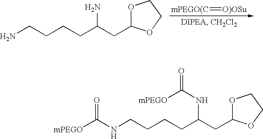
NCCCCC(CC1OCCO1)N.[mPEGO(C]=[O)OSu].[mPEGO]C(NCCCCC(CC1OCCO1)NC(=O)[mPEGO])=O
